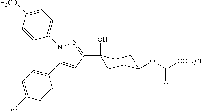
N1(C2=CC=C([H3CO])C=C2)C(C2=CC=C(C)C=C2)=CC(C2(O)CCC(OC([OCH2CH3])=O)CC2)=N1
